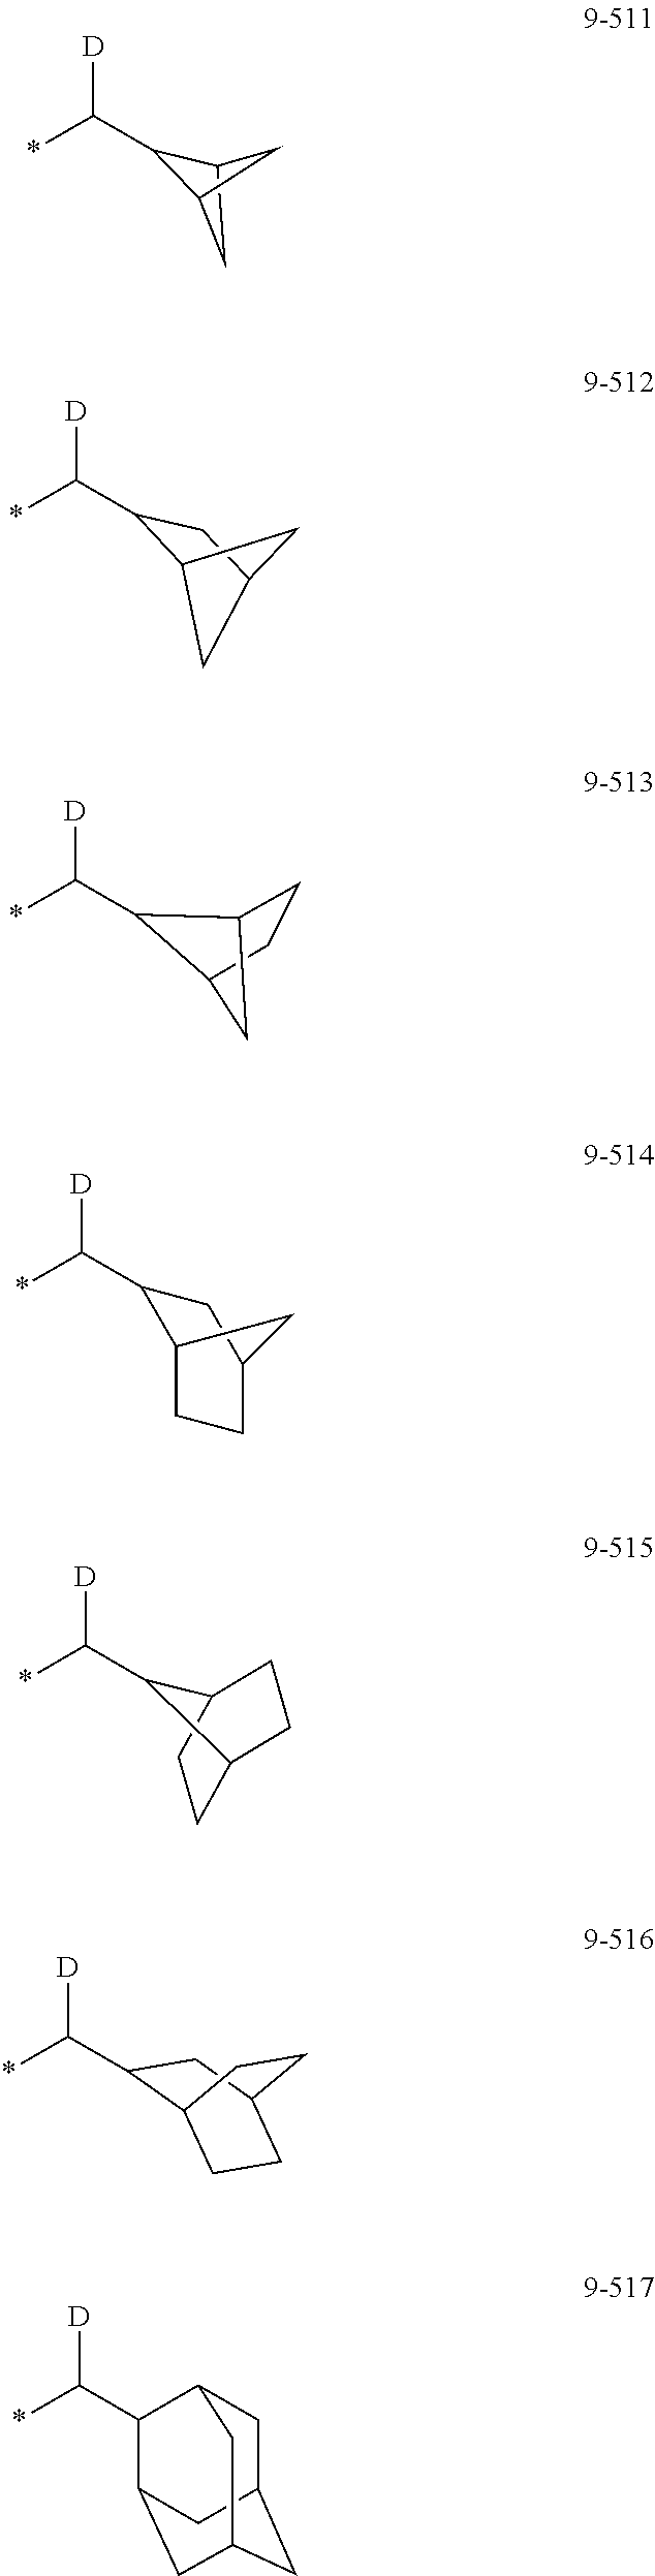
[D]C(*)C1C2CC1C2.[D]C(*)C1C2CC(C1)C2.[D]C(*)C1C2CCC1C2.[D]C(*)C1C2CCC(C1)C2.[D]C(*)C1C2CCC1CC2.[D]C(*)C1C2CCC(C1)CC2.[D]C(*)C1C2CC3CC(CC1C3)C2
